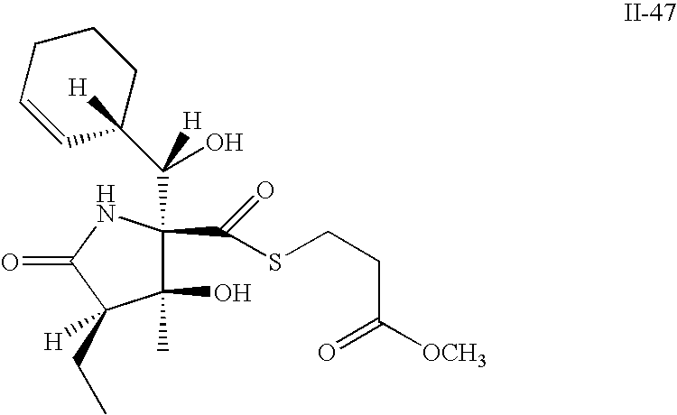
C1(O)(C)C(C(=O)SCCC(=O)[OCH3])(C(C2([H])CCCC=C2)(O)[H])NC(=O)C1(CC)[H]
